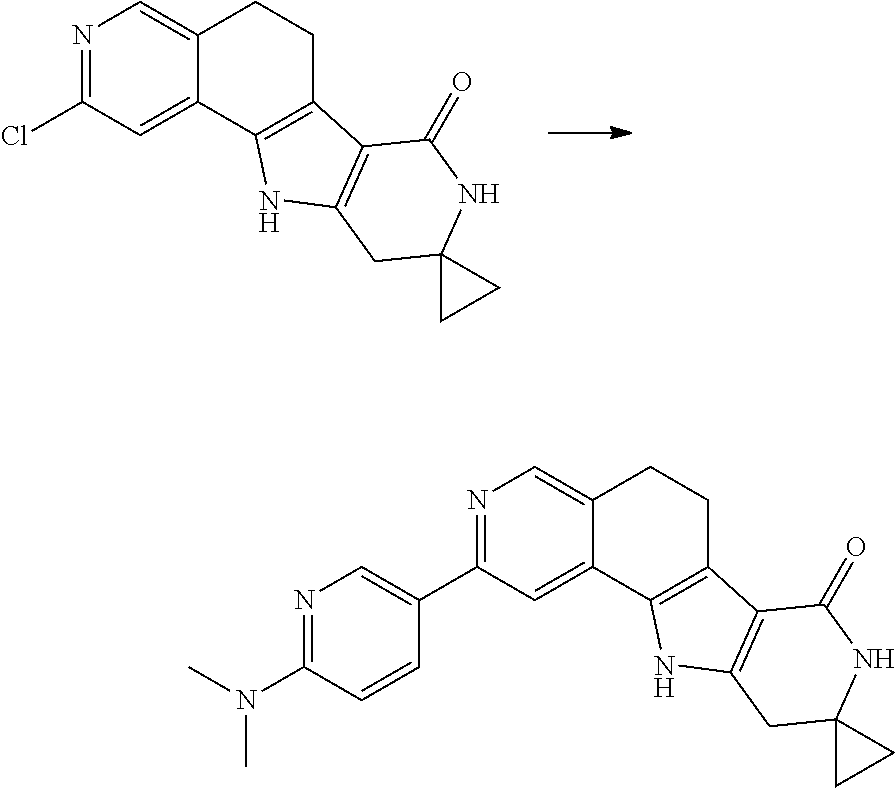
N1=C(Cl)C=C2C(=C1)CCC1=C2NC2=C1C(=O)NC1(C2)CC1.N1=C(C2=CN=C(N(C)C)C=C2)C=C2C(=C1)CCC1=C2NC2=C1C(=O)NC1(C2)CC1
